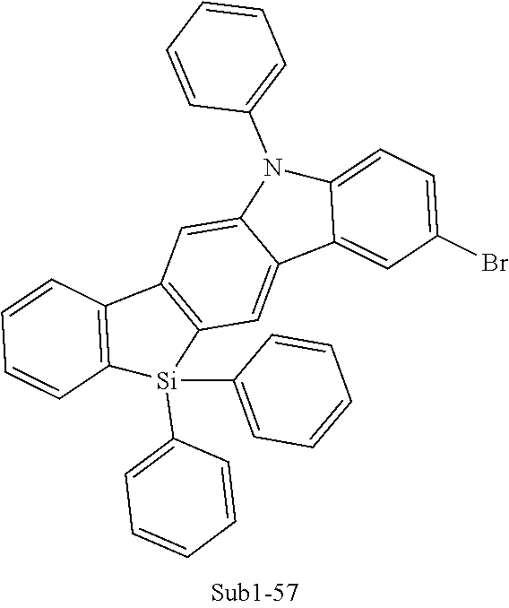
C12=C(C=CC=C1)C1=C(C=C3C(=C1)N(C1=CC=CC=C1)C1=CC=C(Br)C=C31)[Si]2(C1=CC=CC=C1)C1=CC=CC=C1
